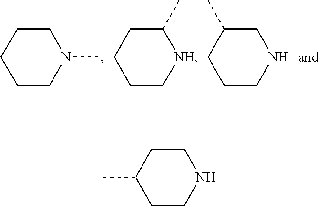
C1CCCCN1C.C1(C)CCCC[NH]1.C1C(C)CCCN1.C1CC(C)CCN1
